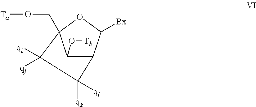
C1(O[Tb])C2C([Bx])OC1(CO[Ta])C([qj])([qi])C2([qk])[ql]
